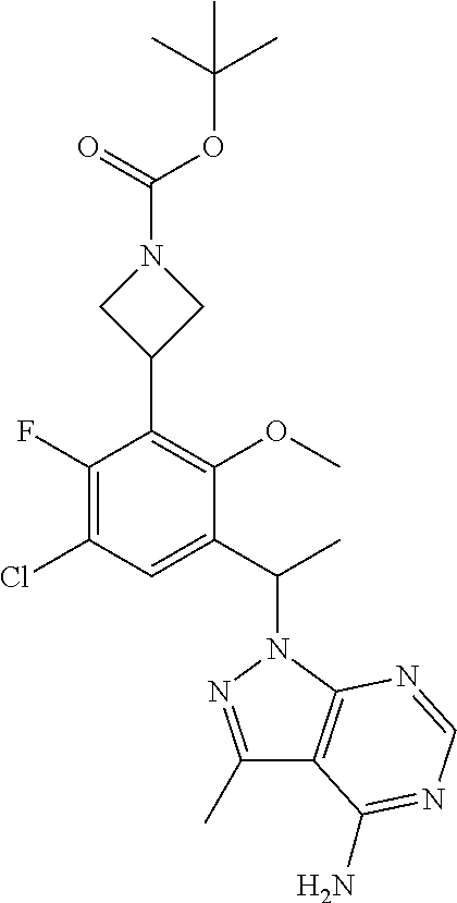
C1(F)=C(Cl)C=C(C(C)N2N=C(C)C3=C2N=CN=C3N)C(OC)=C1C1CN(C(=O)OC(C)(C)C)C1
